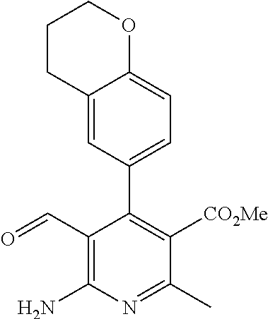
C1CC2=CC(C3=C([CO2Me])C(C)=NC(N)=C3C=O)=CC=C2OC1
